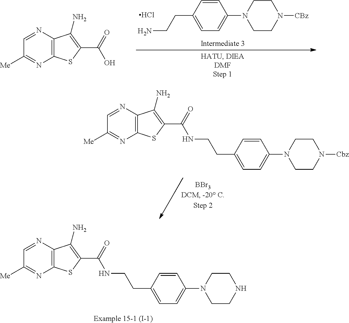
C12=C(N=CC([Me])=N1)C(N)=C(C(=O)NCCC1=CC=C(N3CCNCC3)C=C1)S2.C1=CC(CCN)=CC=C1N1CCN([CBz])CC1.Cl.C12=C(N=CC([Me])=N1)C(N)=C(C(=O)O)S2.C12=C(N=CC([Me])=N1)C(N)=C(C(=O)NCCC1=CC=C(N3CCN([Cbz])CC3)C=C1)S2
